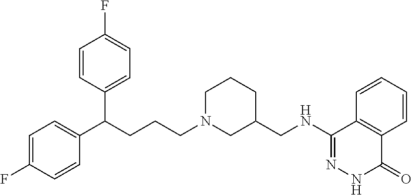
C1(NCC2CN(CCCC(C3=CC=C(F)C=C3)C3=CC=C(F)C=C3)CCC2)=NNC(=O)C2=C1C=CC=C2
